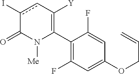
C1(C2=C([Y])cc(I)C(=O)N2[Me])=C(F)C=C(OCC=C)C=C1F
